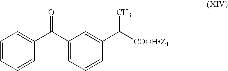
C1=CC=CC(C(C2=CC=CC(C([COOHZ1])C)=C2)=O)=C1
